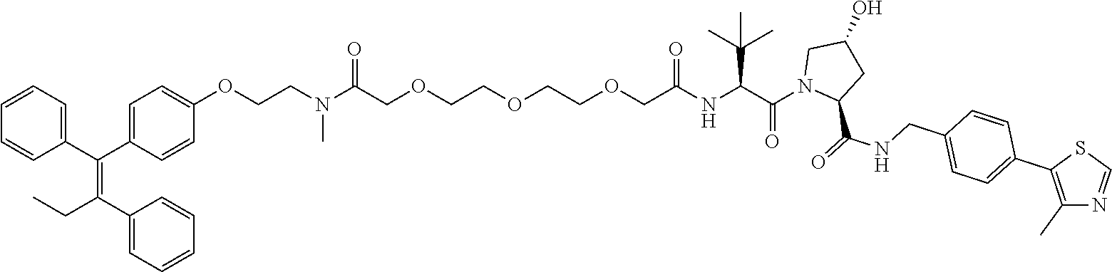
C1(C(C2=CC=C(OCCN(C(COCCOCCOCC(NC(C(N3C(C(=O)NCC4=CC=C(C5=C(C)N=CS5)C=C4)CC(O)C3)=O)C(C)(C)C)=O)=O)C)C=C2)=C(C2=CC=CC=C2)CC)=CC=CC=C1
